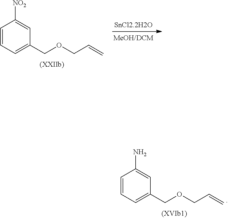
C1=CC=C(COCC=C)C=C1N.C1=CC=C(COCC=C)C=C1[NO2]
